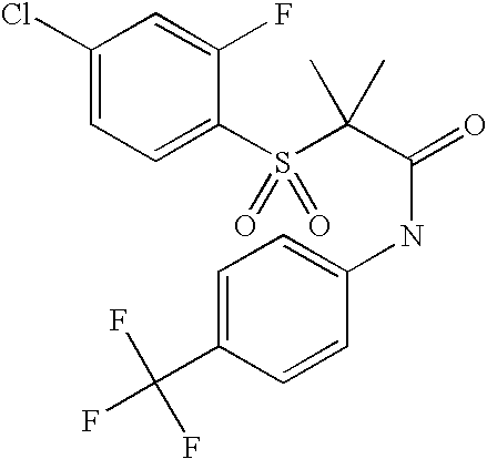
C1(Cl)=CC=C(S(C(C(=O)NC2=CC=C(C(F)(F)F)C=C2)(C)C)(=O)=O)C(F)=C1
